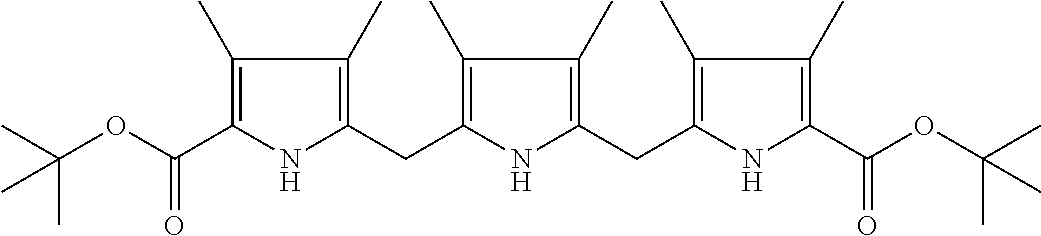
C1(C)=C(C(OC(C)(C)C)=O)NC(CC2=C(C)C(C)=C(CC3=C(C)C(C)=C(C(OC(C)(C)C)=O)N3)N2)=C1C
